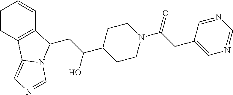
C1=CC2=C(C=C1)C(CC(C1CCN(C(CC3=CN=CN=C3)=O)CC1)O)N1C2=CN=C1
